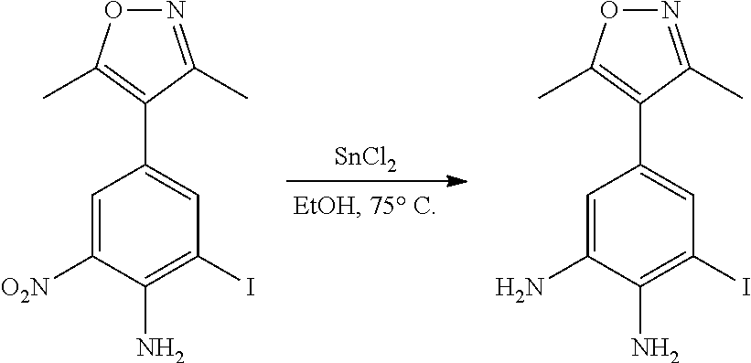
[SnCl2].C1=C([O2N])C(N)=C(I)C=C1C1=C(C)ON=C1C.C1=C(N)C(N)=C(I)C=C1C1=C(C)ON=C1C
